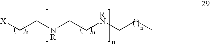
[X]CC[NR]CC[RN]CCC
